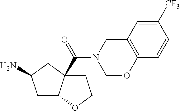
N1(C(=O)C23C(CC(N)C2)OCC3)COC2=C(C1)C=C([CF3])C=C2
